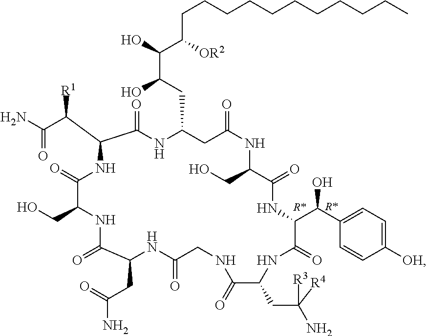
OC(C(CC1CC(=O)NC(CO)C(=O)NC(C(C2=CC=C([OH])C=C2)O)C(=O)NC(CC([R3])([R4])N)C(=O)NCC(=O)NC(CC(N)=O)C(=O)NC(CO)C(=O)NC(C(C(N)=O)[R1])C(=O)N1)O)C([OR2])CCCCCCCCCCC
